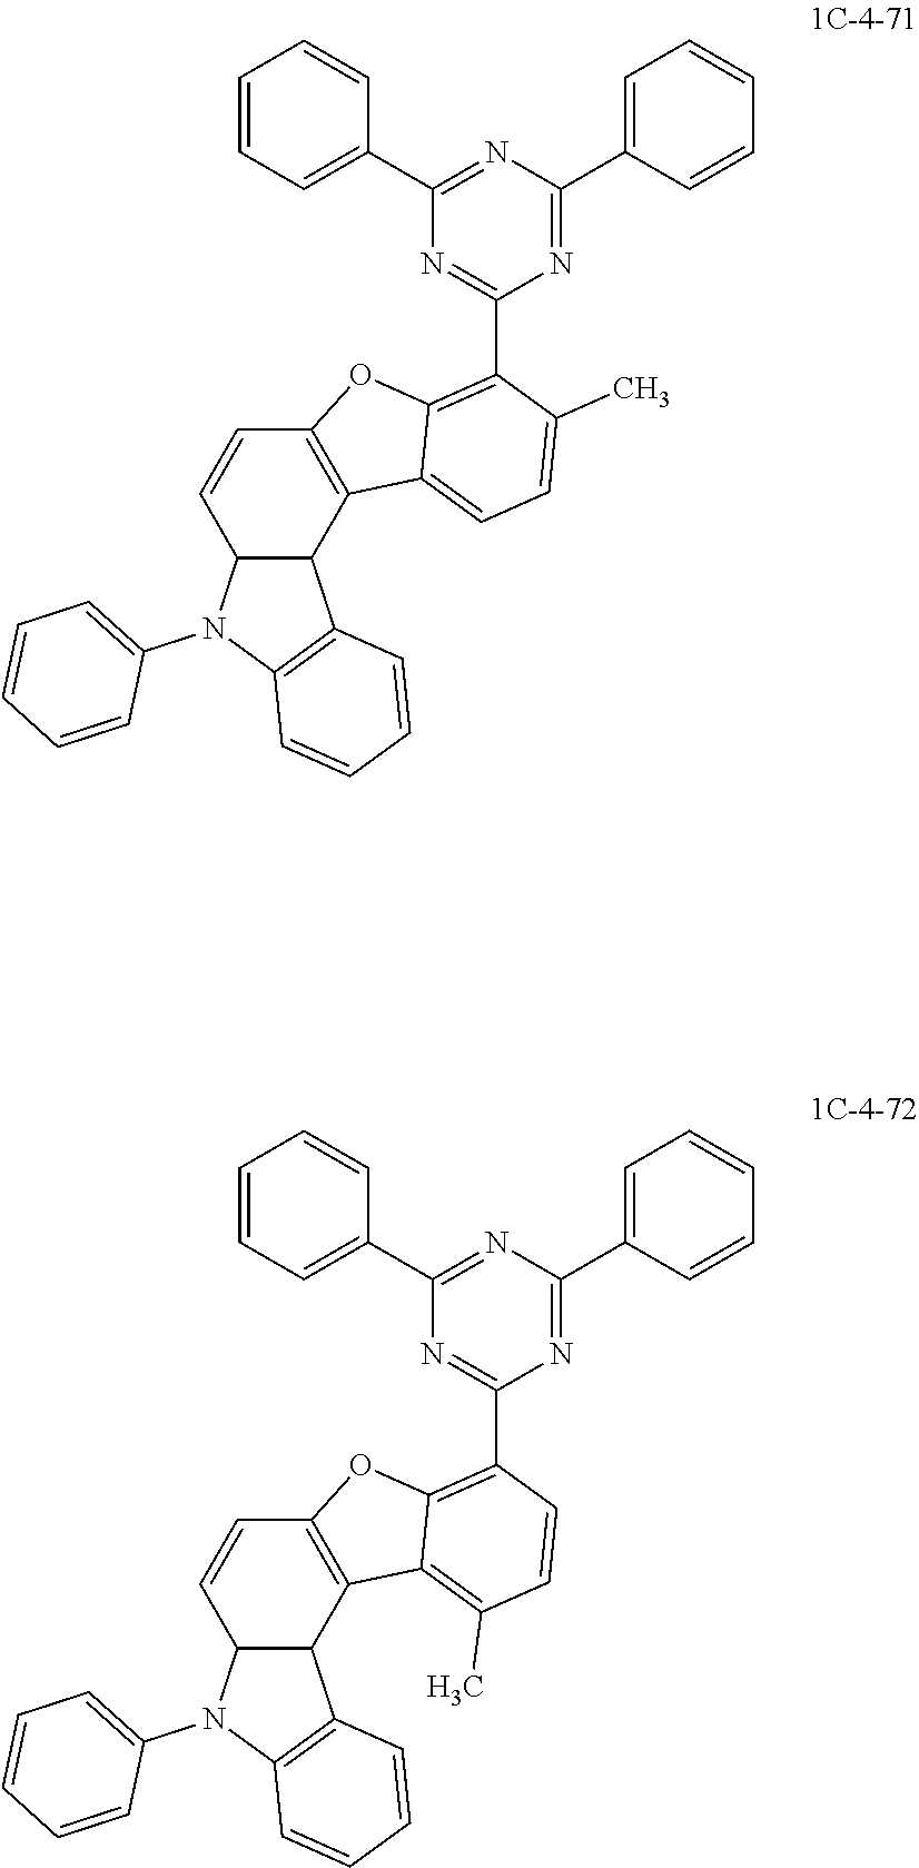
C12C(C3=C(C=C1)OC1=C(C4=NC(C5=CC=CC=C5)=NC(C5=CC=CC=C5)=N4)C(C)=CC=C31)C1=C(N2C2=CC=CC=C2)C=CC=C1.C12C(C3=C(C=C1)OC1=C(C4=NC(C5=CC=CC=C5)=NC(C5=CC=CC=C5)=N4)C=CC(C)=C31)C1=C(N2C2=CC=CC=C2)C=CC=C1
